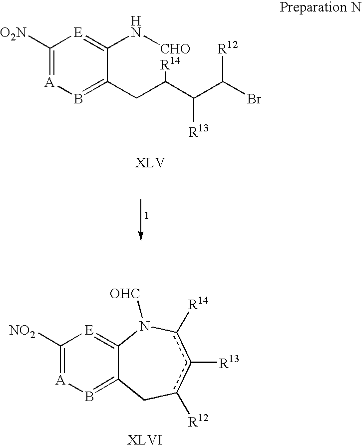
C1([O2N])=[A]B=C2C(=[E]1)N[CHOR14]C(C(C(Br)[R12])[R13])C2.C1([NO2])=[A]B=C2C(=[E]1)N([OHC])c([R14])c([R13])c([R12])C2
